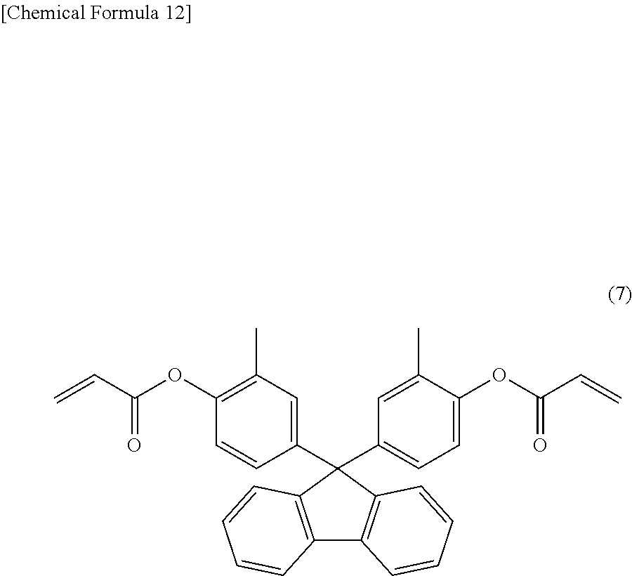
C1=CC(C2(C3=CC=C(OC(C=C)=O)C(C)=C3)C3=C(C4=C2C=CC=C4)C=CC=C3)=CC(C)=C1OC(C=C)=O
